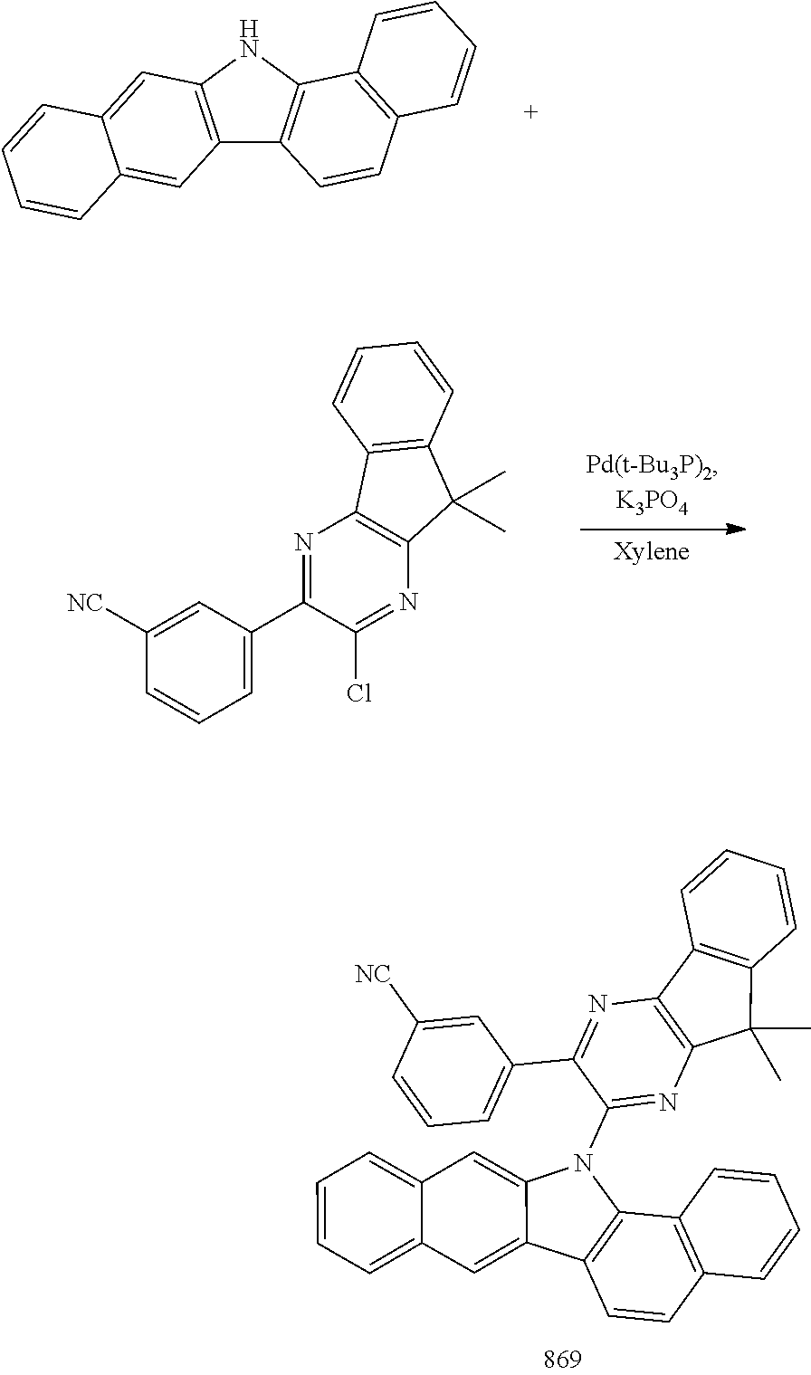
C12=C(C=CC3=C1NC1=C3C=C3C(=C1)C=CC=C3)C=CC=C2.N1=C(C2=CC=CC([NC])=C2)C(Cl)=NC2=C1C1=C(C2(C)C)C=CC=C1.C12=C(C=CC3=C1N(C1=NC4=C(N=C1C1=CC=CC([NC])=C1)C1=C(C4(C)C)C=CC=C1)C1=CC4=CC=CC=C4C=C31)C=CC=C2
